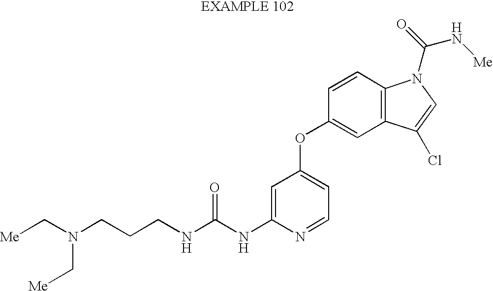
N(C(NC1=CC(OC2=CC3=C(C=C2)N(C(=O)N[Me])C=C3Cl)=CC=N1)=O)CCCN(C[Me])C[Me]
